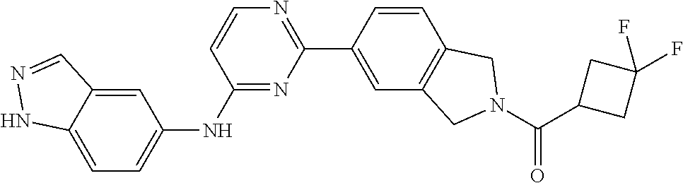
N1=C(NC2=CC=C3C(=C2)C=NN3)C=CN=C1C1=CC2=C(C=C1)CN(C(=O)C1CC(F)(F)C1)C2
